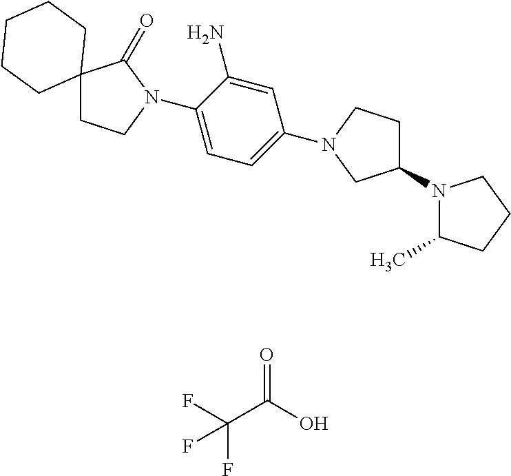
C12(CCN(C3=CC=C(N4CCC(N5C(C)CCC5)C4)C=C3N)C1=O)CCCCC2.C(C(O)=O)(F)(F)F
